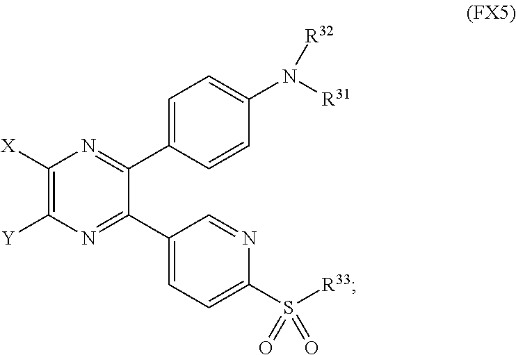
C1([X])=C([Y])N=C(C2=CC=C(S([R33])(=O)=O)N=C2)C(C2=CC=C(N([R31])[R32])C=C2)=N1
